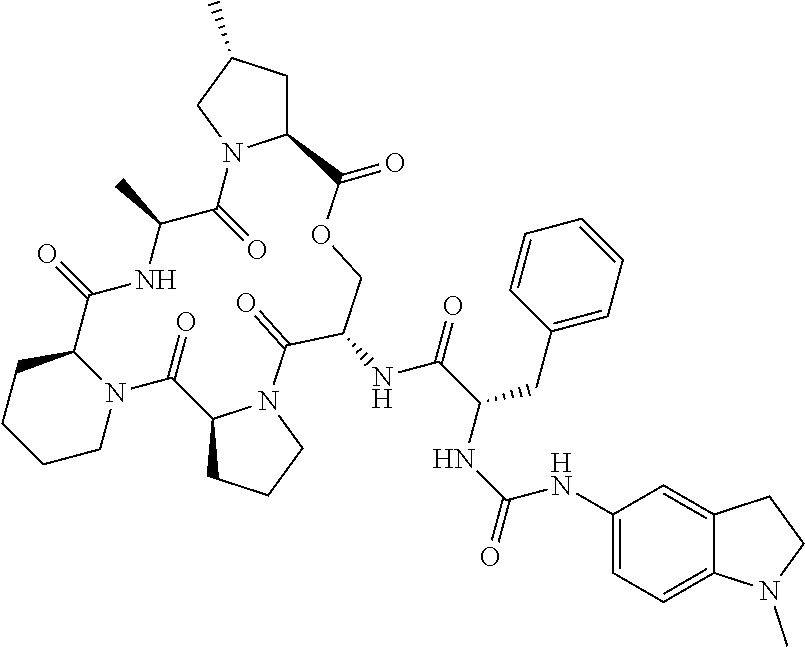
C12CCCCN1C(=O)C1CCCN1C(=O)C(NC(C(CC1=CC=CC=C1)NC(NC1=CC=C3C(=C1)CCN3C)=O)=O)COC(=O)C1CC(C)CN1C(=O)C(C)NC2=O
